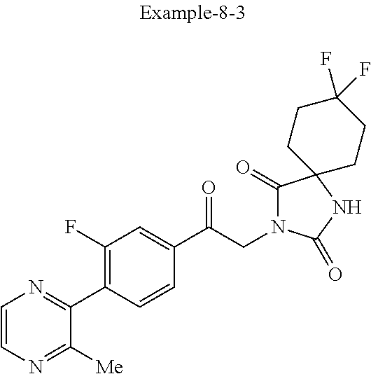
C1=CN=C([Me])C(C2=C(F)C=C(C(CN3C(=O)C4(NC3=O)CCC(F)(F)CC4)=O)C=C2)=N1
